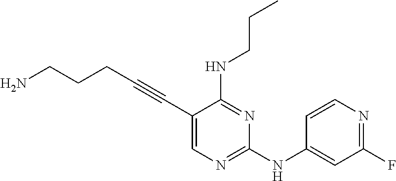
C(#CC1=CN=C(NC2=CC(F)=NC=C2)N=C1NCCC)CCCN
